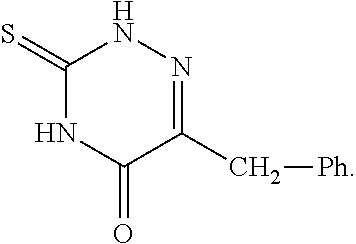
C1(=S)NC(=O)C(C[Ph])=NN1
